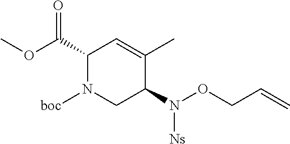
C1(C(OC)=O)N([boc])CC(N([Ns])OCC=C)C(C)=C1
